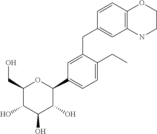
C1=C(CC2=CC3=C(C=C2)OCCN3)C(CC)=CC=C1C1C(O)C(O)C(O)C(CO)O1
